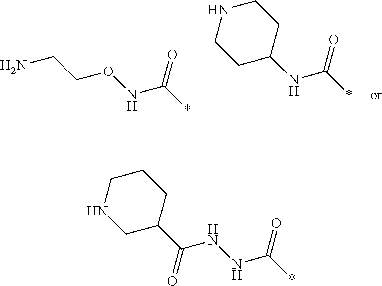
C1NCCC(NC(*)=O)C1.NCCONC(*)=O.C1CNCC(C(NNC(*)=O)=O)C1
